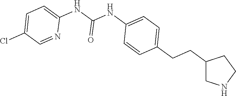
C1(CCC2=CC=C(NC(NC3=CC=C(Cl)C=N3)=O)C=C2)CNCC1
